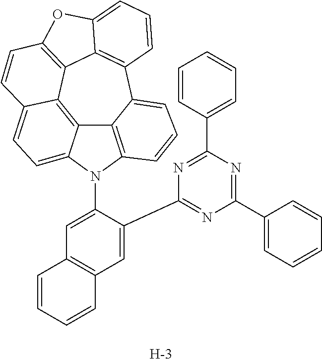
C12=C3C4=C5OC6=CC=CC(=C46)C4=CC=CC(=C14)N(C1=CC4=C(C=C1C1=NC(C6=CC=CC=C6)=NC(C6=CC=CC=C6)=N1)C=CC=C4)C2=CC=C3C=C5.[H]
